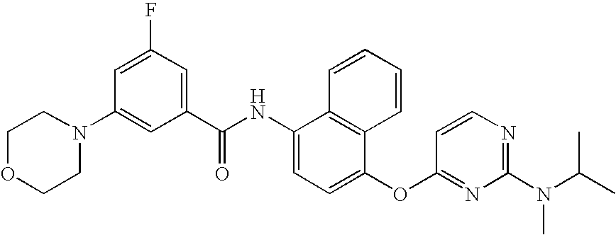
N1(C2=CC(C(NC3=CC=C(OC4=NC(N(C)C(C)C)=NC=C4)C4=C3C=CC=C4)=O)=CC(F)=C2)CCOCC1
